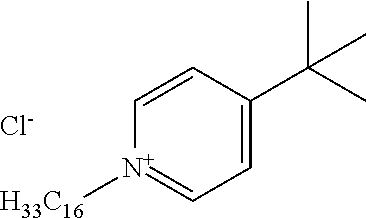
C1=C(C(C)(C)C)C=C[N+]([H33C16])=C1.[Cl-]
